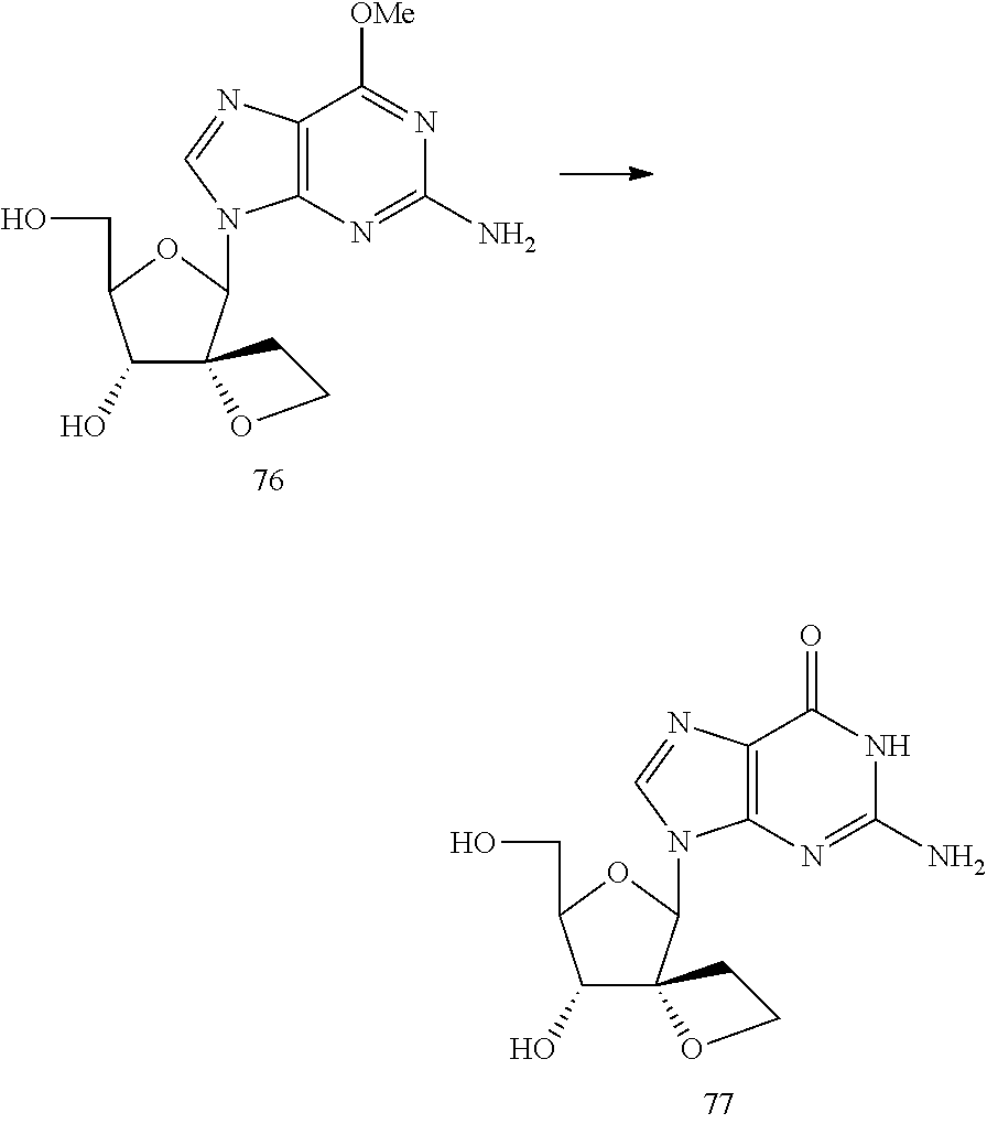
C12=C(N=C(N)NC1=O)N(C1C3(C(O)C(CO)O1)OCC3)C=N2.C12=C(N=C(N)N=C1[OMe])N(C1C3(C(O)C(CO)O1)OCC3)C=N2
